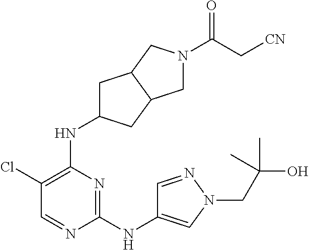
C1(Cl)=C(NC2CC3C(C2)CN(C(C[CN])=O)C3)N=C(NC2=CN(CC(O)(C)C)N=C2)N=C1
